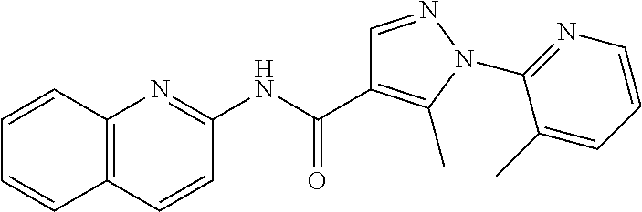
C12=C(C=CC(NC(C3=C(C)N(C4=NC=CC=C4C)N=C3)=O)=N1)C=CC=C2
